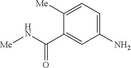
C1=C(N)C=C(C(N[Me])=O)C([Me])=C1
